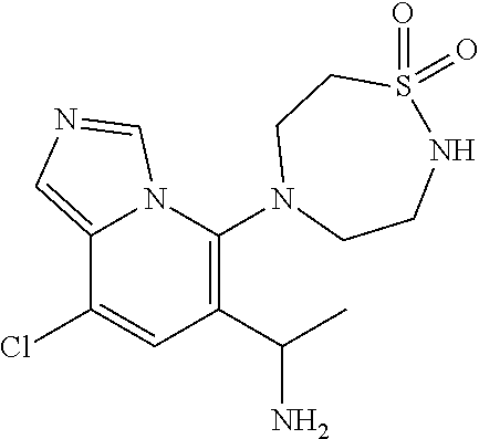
N12C(=CN=C1)C(Cl)=CC(C(C)N)=C2N1CCNS(=O)(=O)CC1
